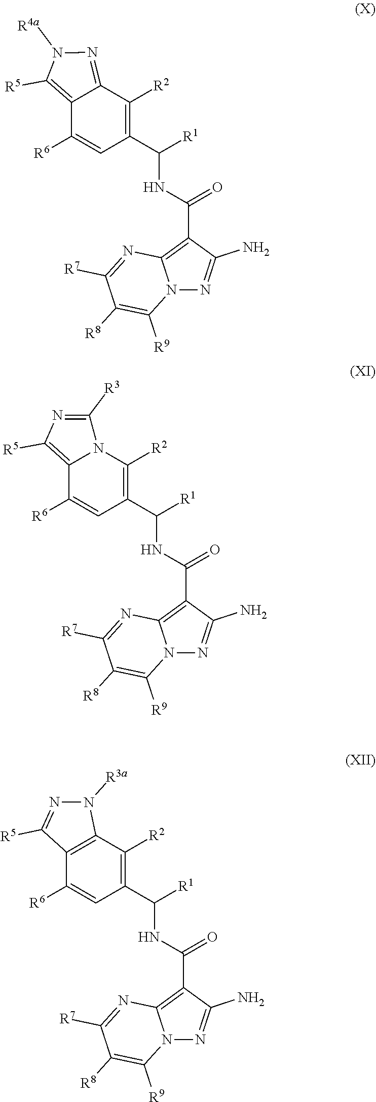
C1([R6])=CC(C(NC(C2=C3N(N=C2N)C([R9])=C([R8])C([R7])=N3)=O)[R1])=C([R2])C2=C1C([R5])=NN2[R3a].C1([R6])=CC(C(NC(C2=C3N(N=C2N)C([R9])=C([R8])C([R7])=N3)=O)[R1])=C([R2])C2=NN([R4a])C([R5])=C12.C1([R6])=CC(C(NC(C2=C3N(N=C2N)C([R9])=C([R8])C([R7])=N3)=O)[R1])=C([R2])N2C1=C([R5])N=C2[R3]
